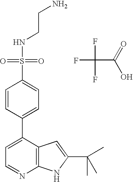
C1=C(C2=CC=C(S(=O)(NCCN)=O)C=C2)C2=C(N=C1)NC(C(C)(C)C)=C2.FC(F)(F)C(=O)O
